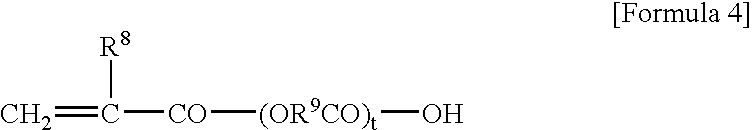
C=C([R8])[CO][(OR9CO)t]O
